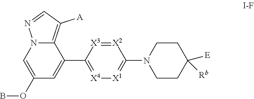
C1=C(OB)C=C(C2=[X4][X1]=C(N3CCC([E])([Rb])CC3)[X2]=[X3]2)C2=C([A])C=NN12
